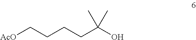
[AcO]CCCCC(O)(C)C
